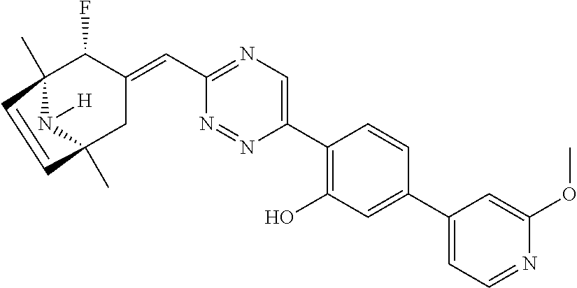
C12(C)N([H])C(C)(CC(=CC3=NC=C(C4=C(O)C=C(C5=CC=NC(OC)=C5)C=C4)N=N3)C1F)C=C2
